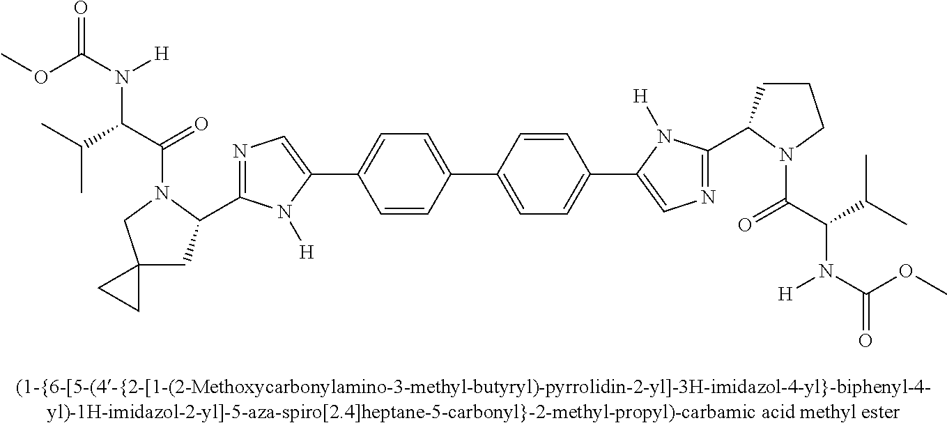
C1(C2=CN=C(C3CC4(CN3C(C(N(C(OC)=O)[H])C(C)C)=O)CC4)N2[H])=CC=C(C2=CC=C(C3=CN=C(C4CCCN4C(C(C(C)C)N(C(OC)=O)[H])=O)N3[H])C=C2)C=C1
